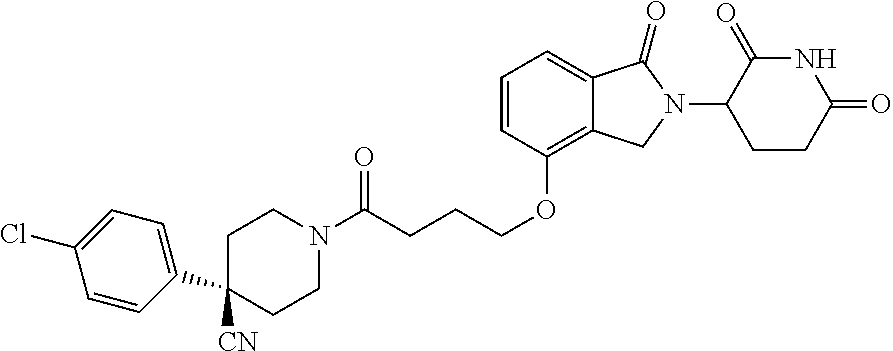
C1=CC(OCCCC(N2CCC(C3=CC=C(Cl)C=C3)([CN])CC2)=O)=C2C(=C1)C(=O)N(C1CCC(=O)NC1=O)C2
